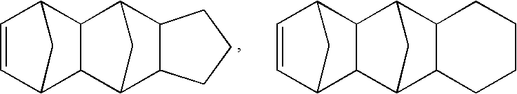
C1=CC2C3C(C1C2)C1C2C(C3C1)CCC2.C1=CC2C3C(C1C2)C1C2C(C3C1)CCCC2
